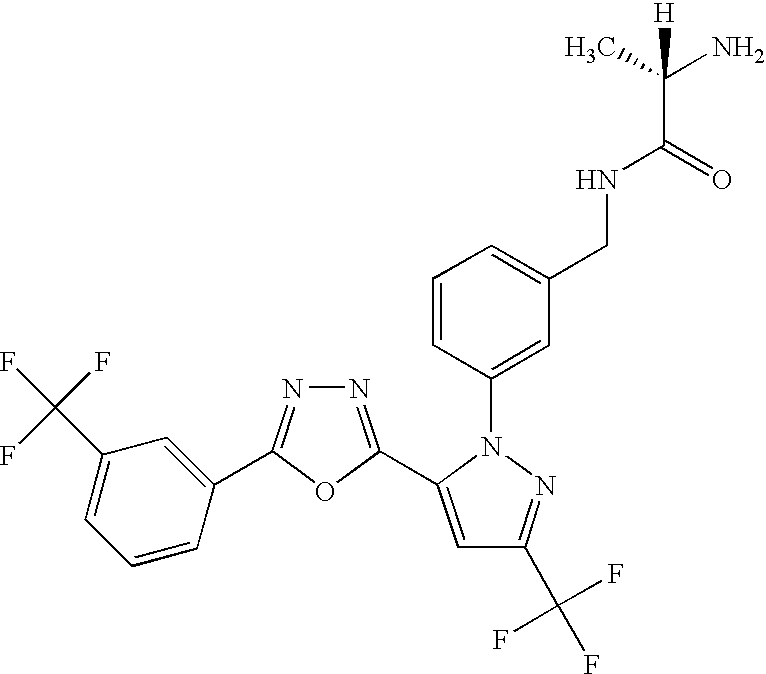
N1=C(C2=CC(C(F)(F)F)=NN2C2=CC(CNC(C(C)(N)[H])=O)=CC=C2)OC(C2=CC(C(F)(F)F)=CC=C2)=N1
